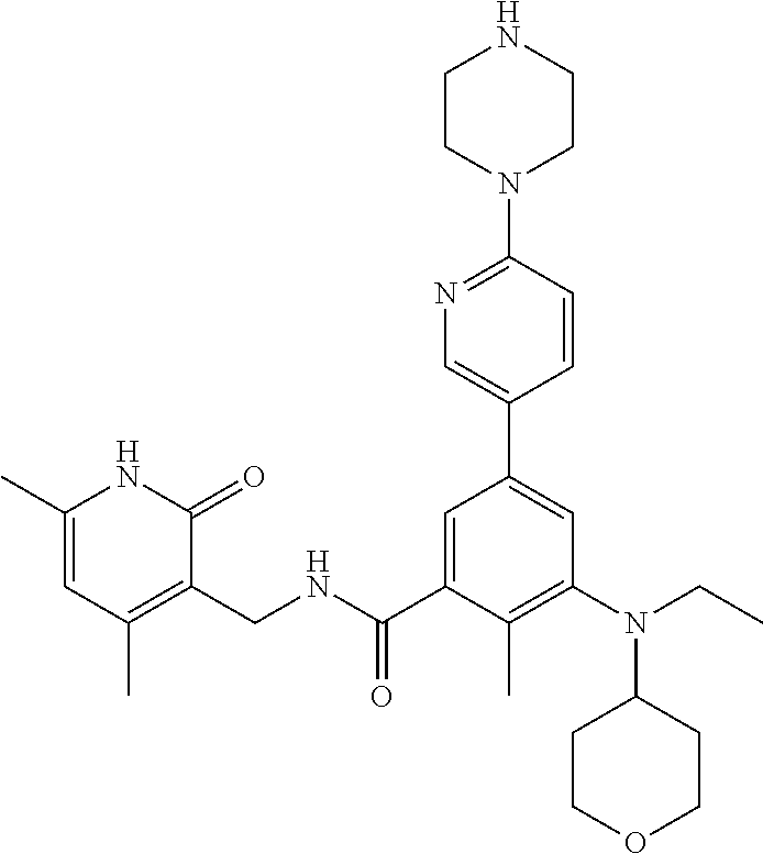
N(C1=C(C)C(C(NCC2=C(C)C=C(C)NC2=O)=O)=CC(C2=CN=C(N3CCNCC3)C=C2)=C1)(CC)C1CCOCC1
